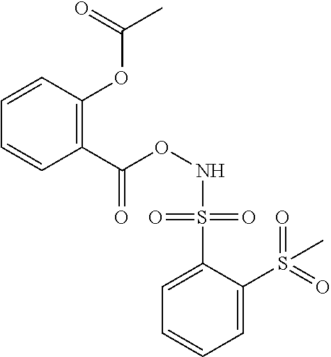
N(OC(=O)C1=C(OC(C)=O)C=CC=C1)S(C1=CC=CC=C1S(C)(=O)=O)(=O)=O
